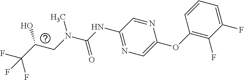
C(C(F)(F)F)(O)CN(C)C(=O)NC1=NC=C(OC2=C(F)C(F)=CC=C2)N=C1
